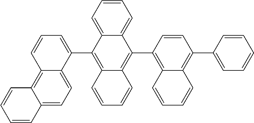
C1=CC2=CC=C3C(=C2C=C1)C=CC=C3C1=C2C(=C(C3=C4C(=C(C5=CC=CC=C5)C=C3)C=CC=C4)C3=CC=CC=C13)C=CC=C2
